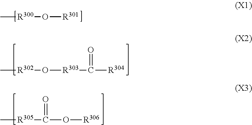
[R300](O[R301])C.C[R305]C(O[R306])=O.[R302](O[R303]C([R304])=O)C
